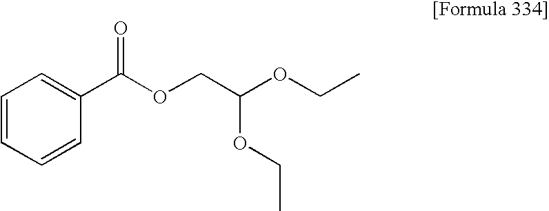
C1=CC=CC(C(OCC(OCC)OCC)=O)=C1
